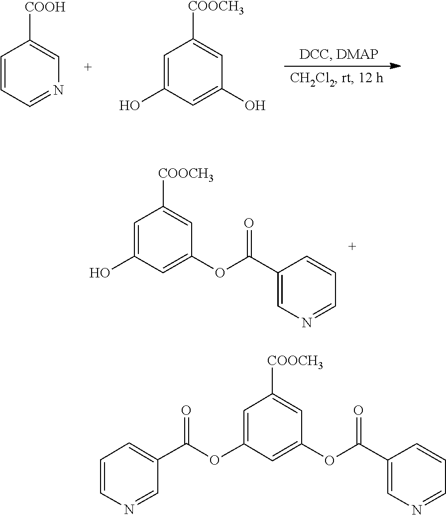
C1=CC=NC=C1[COOH].C1=C(O)C=C(O)C=C1[COOCH3].C1=C(O)C=C(OC(C2=CN=CC=C2)=O)C=C1[COOCH3].C1=C(C(OC2=CC([COOCH3])=CC(OC(C3=CN=CC=C3)=O)=C2)=O)C=NC=C1
